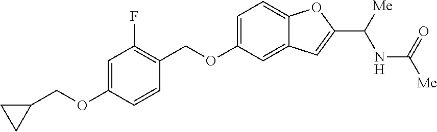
C(OC1=CC(F)=C(COC2=CC=C3C(=C2)C=C(C([Me])NC(=O)[Me])O3)C=C1)C1CC1
